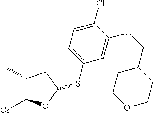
C1(C)C([Cs])OC(SC2=CC=C(Cl)C(OCC3CCOCC3)=C2)C1
